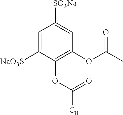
C1=C([NaO3S])C(OC([C8])=O)=C(OC(C)=O)C=C1[SO3Na]
